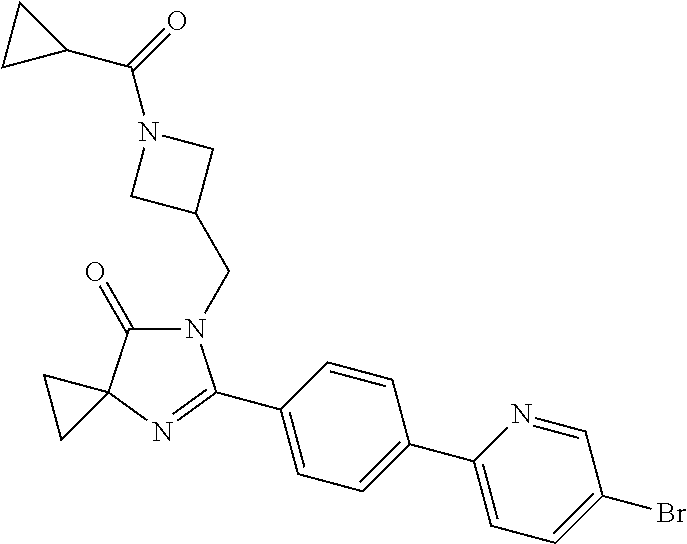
N1(CC2CN(C(=O)C3CC3)C2)C(=O)C2(N=C1C1=CC=C(C3=CC=C(Br)C=N3)C=C1)CC2
